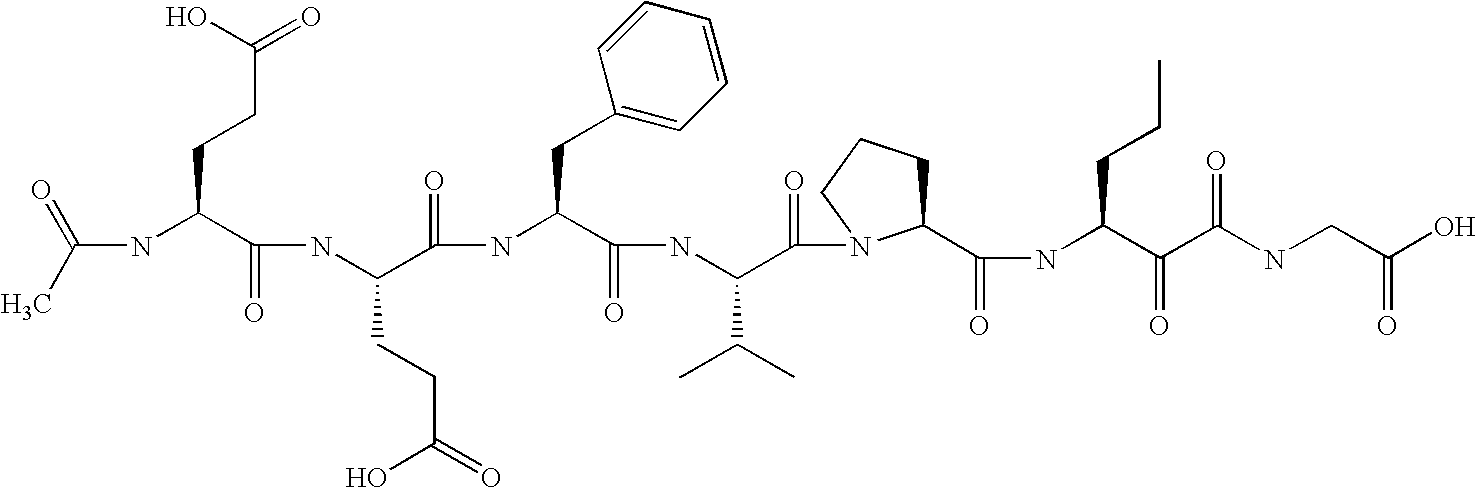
CC(=O)NC(C(NC(C(NC(C(NC(C(=O)N1C(C(NC(C(C(NCC(O)=O)=O)=O)CCC)=O)CCC1)C(C)C)=O)CC1=CC=CC=C1)=O)CCC(O)=O)=O)CCC(=O)O
